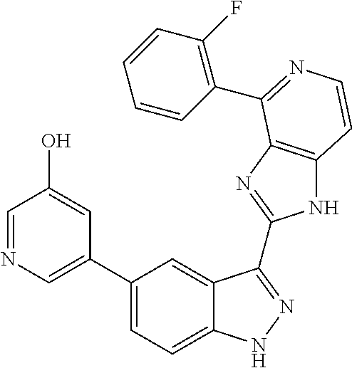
C1(C2=CN=CC(O)=C2)=CC=C2C(=C1)C(C1=NC3=C(N1)C=CN=C3C1=C(F)C=CC=C1)=NN2
